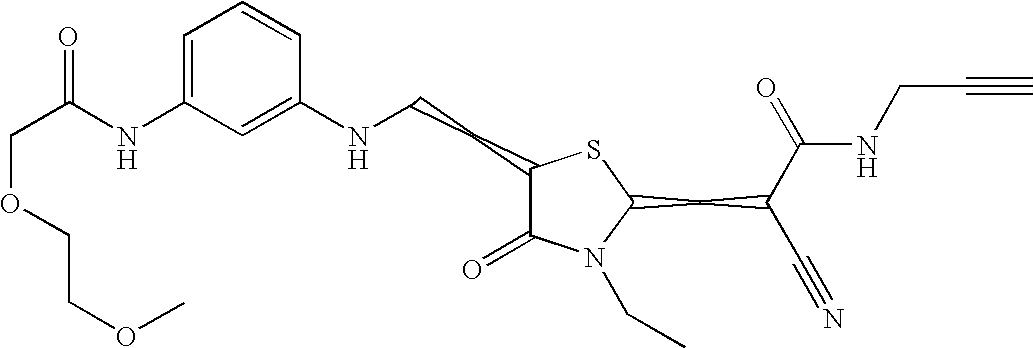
C1=C(NC(COCCOC)=O)C=C(NCCC2C(=O)N(CC)C(CC(C#N)C(=O)NCC#C)S2)C=C1
